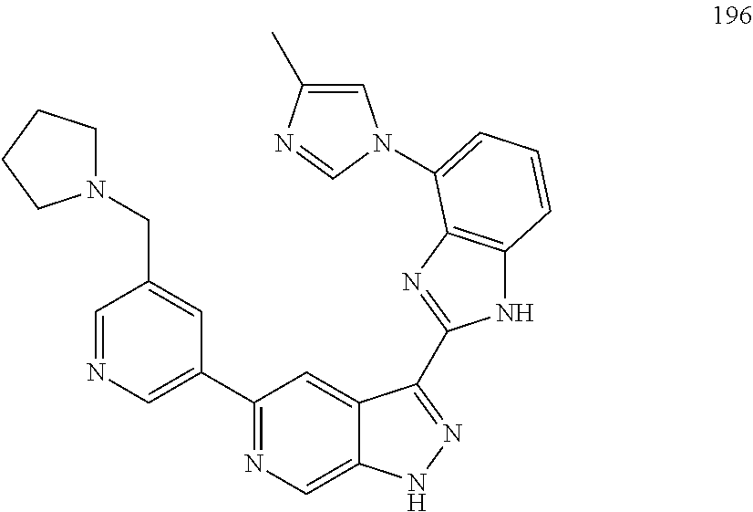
C1=NC=C(C2=NC=C3C(=C2)C(C2=NC4=C(N2)C=CC=C4N2C=C(C)N=C2)=NN3)C=C1CN1CCCC1
